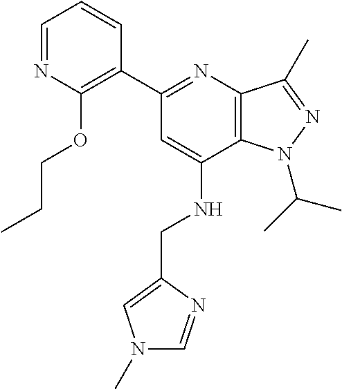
C1=NC(OCCC)=C(C2=NC3=C(C(NCC4=CN(C)C=N4)=C2)N(C(C)C)N=C3C)C=C1
